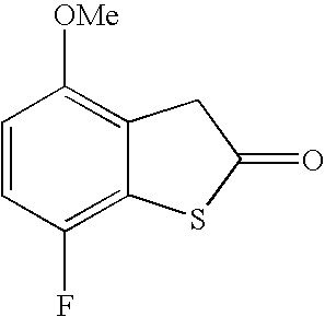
C1=CC(F)=C2C(=C1[OMe])CC(=O)S2
